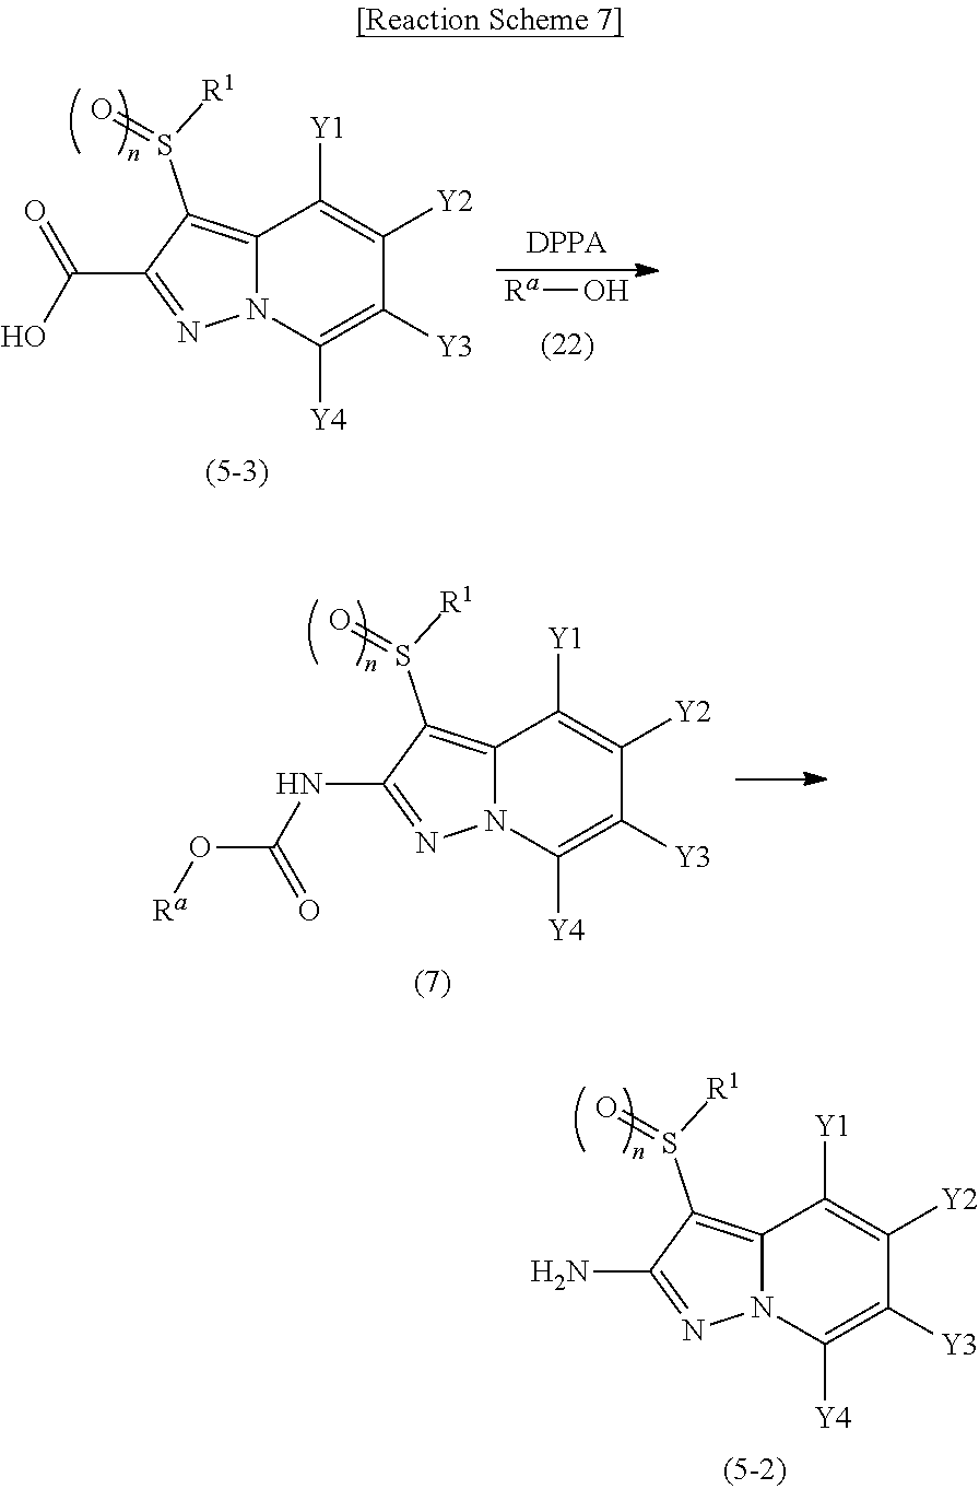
C12=C(S([R1])=O)C(N)=NN1C([Y4])=C([Y3])C([Y2])=C2[Y1].C12=C(S([R1])=O)C(C(O)=O)=NN1C([Y4])=C([Y3])C([Y2])=C2[Y1].[Ra]O.C12=C(S([R1])=O)C(NC(=O)O[Ra])=NN1C([Y4])=C([Y3])C([Y2])=C2[Y1]
